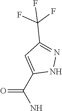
N1N=C(C(F)(F)F)C=C1C(N)=O
